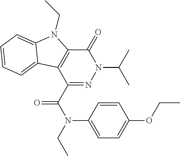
C1(C(=O)N(C2=CC=C(OCC)C=C2)CC)=NN(C(C)C)C(=O)C2=C1C1=CC=CC=C1N2CC
